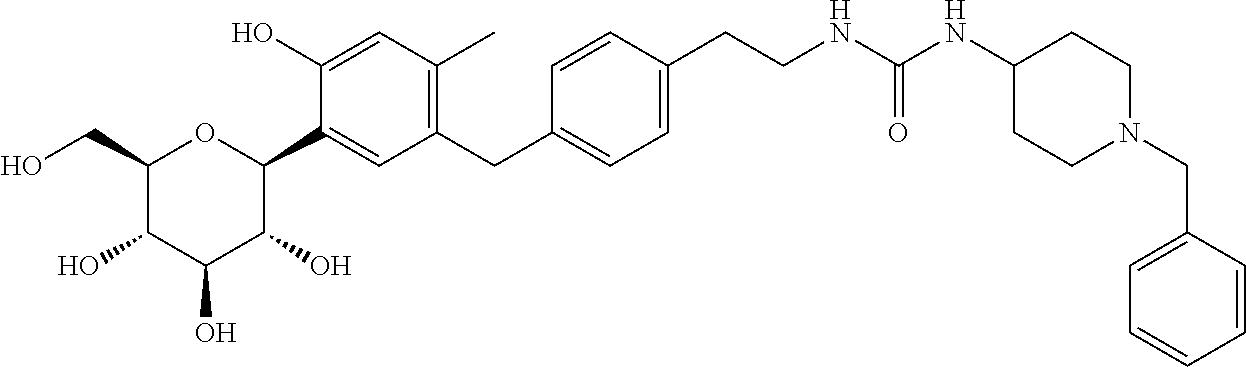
C1(CO)C(O)C(O)C(O)C(C2=CC(CC3=CC=C(CCNC(NC4CCN(CC5=CC=CC=C5)CC4)=O)C=C3)=C(C)C=C2O)O1
